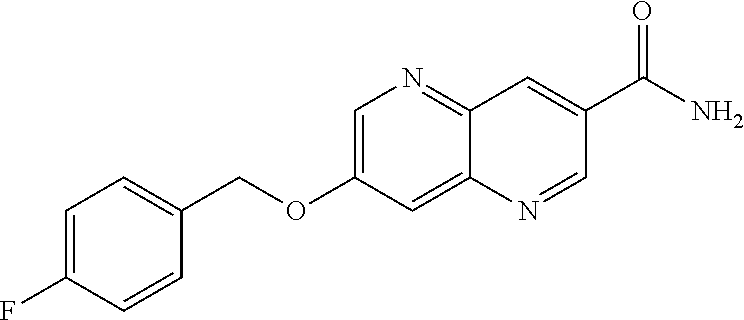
C1=C(F)C=CC(COC2=CN=C3C(=C2)N=CC(C(N)=O)=C3)=C1
